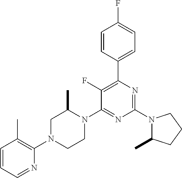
N1(C2=NC(C3=CC=C(F)C=C3)=C(F)C(N3C(C)CN(C4=C(C)C=CC=N4)CC3)=N2)C(C)CCC1
